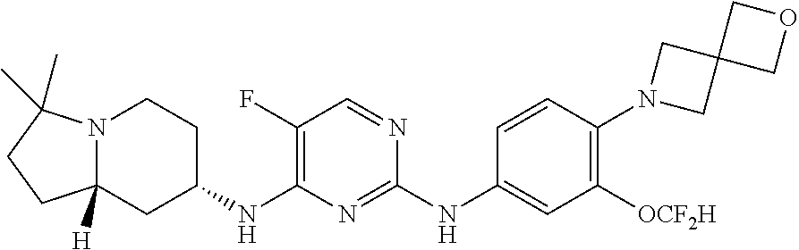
C12([H])N(C(C)(C)CC1)CCC(NC1=C(F)C=NC(NC3=CC([OCF2H])=C(N4CC5(C4)COC5)C=C3)=N1)C2
